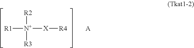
[R2][N+]([X][R4])([R3])[R1].[A]
